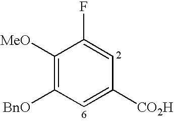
C1([MeO])=C([BnO])C=C([CO2H])C=C1F
